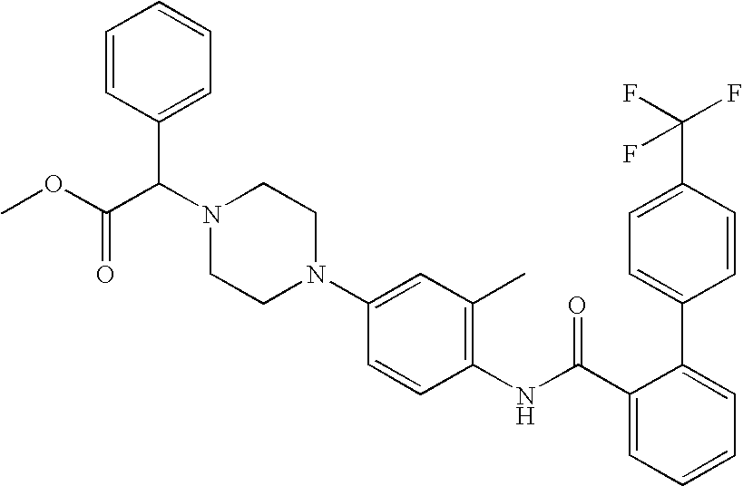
C1=CC(C2=CC=CC=C2C(NC2=C(C)C=C(N3CCN(C(C4=CC=CC=C4)C(OC)=O)CC3)C=C2)=O)=CC=C1C(F)(F)F
